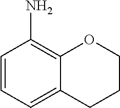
C12=CC=CC(N)=C1OCCC2
